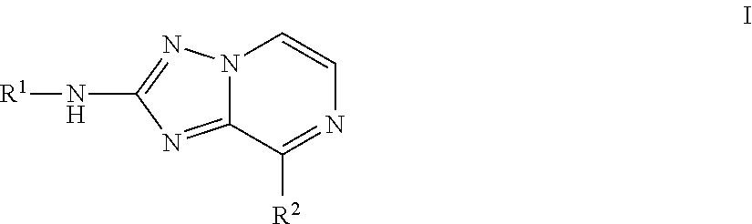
N12C(=NC(N[R1])=N1)C([R2])=NC=C2
